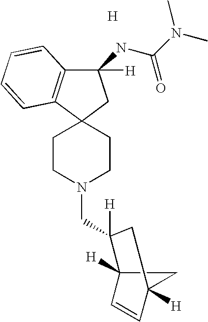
C1CN(CC2([H])C3([H])C=CC([H])(C3)C2)CCC12CC([H])(NC(=O)N(C)C)C1=C2C=CC=C1.[H]
